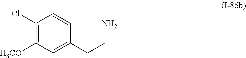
C1(Cl)=C([H3CO])C=C(CCN)C=C1
